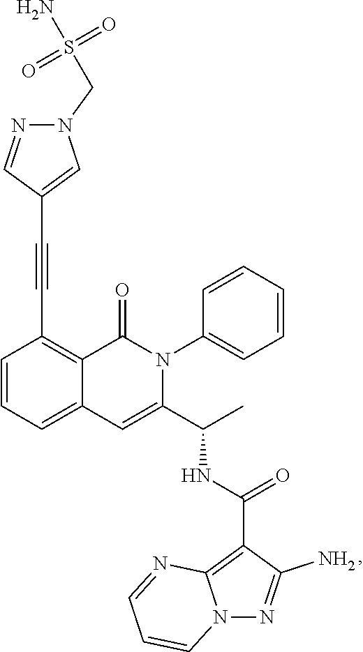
C1=CC=C2C(=C1C#CC1=CN(CS(N)(=O)=O)N=C1)C(=O)N(C1=CC=CC=C1)C(C(C)NC(=O)C1=C3N(N=C1N)C=CC=N3)=C2
